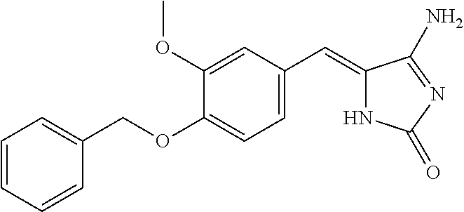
C1=CC=CC(COC2=CC=C(C=C3NC(=O)N=C3N)C=C2OC)=C1
